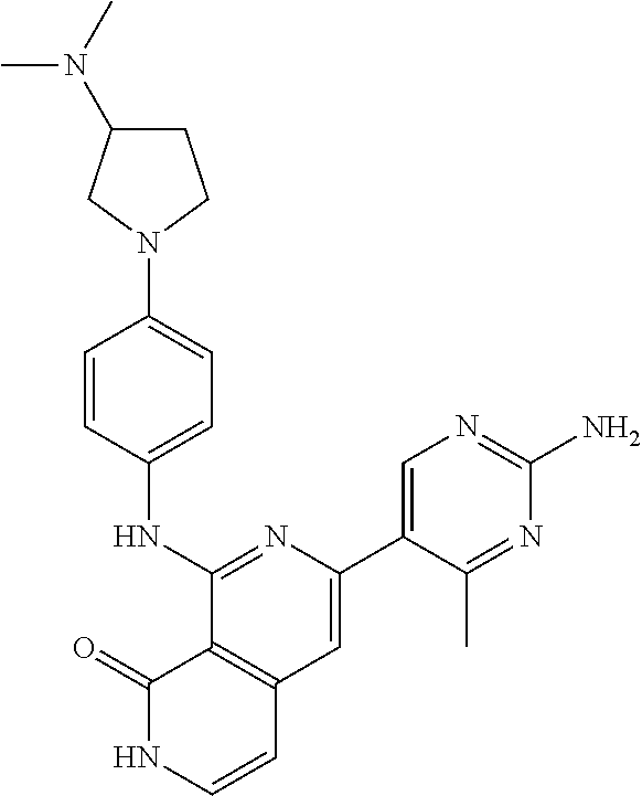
C1=CC(NC2=NC(C3=CN=C(N)N=C3C)=CC3=C2C(=O)NC=C3)=CC=C1N1CC(N(C)C)CC1
